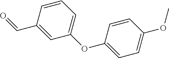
C1(OC2=CC=C(OC)C=C2)=CC=CC(C=O)=C1
